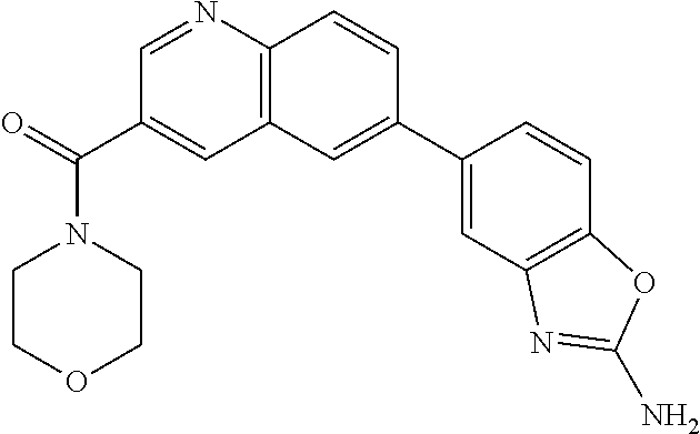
C1=C(C(N2CCOCC2)=O)C=NC2=C1C=C(C1=CC3=C(C=C1)OC(N)=N3)C=C2
